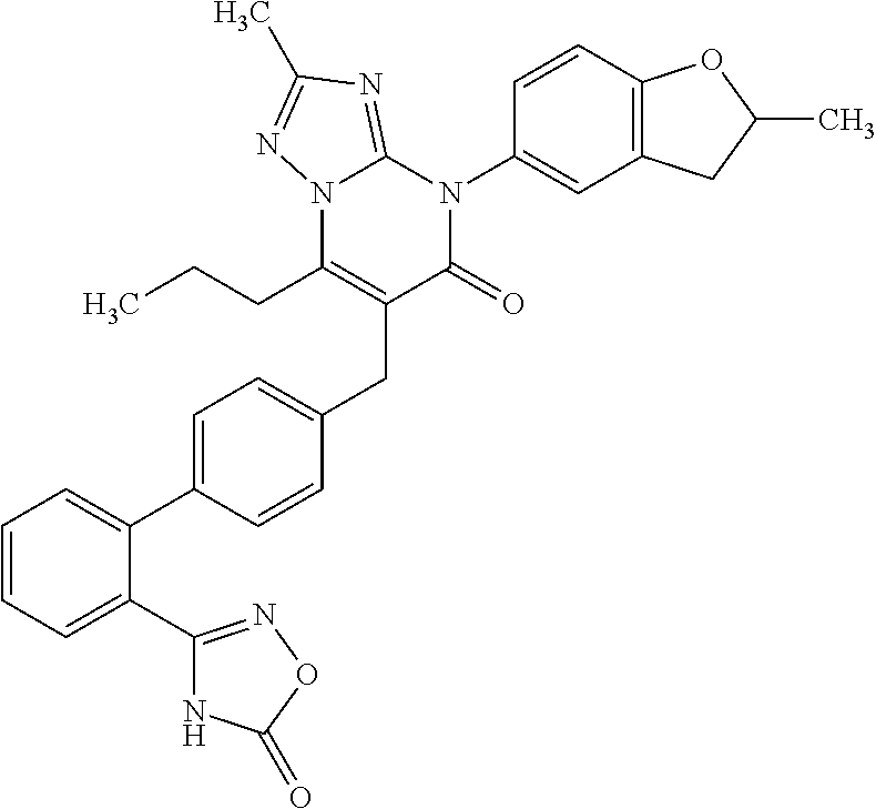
N12C(CCC)=C(CC3=CC=C(C4=CC=CC=C4C4=NOC(=O)N4)C=C3)C(=O)N(C3=CC4=C(C=C3)OC(C)C4)C1=NC(C)=N2
